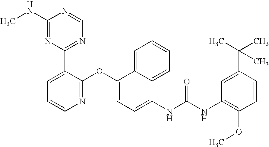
C1(NC)=NC(C2=CC=CN=C2OC2=CC=C(NC(NC3=C(OC)C=CC(C(C)(C)C)=C3)=O)C3=CC=CC=C23)=NC=N1
